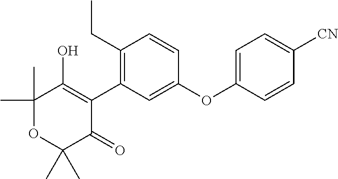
C1(C)(C)OC(C)(C)C(=O)C(C2=C(CC)C=CC(OC3=CC=C([CN])C=C3)=C2)=C1O
